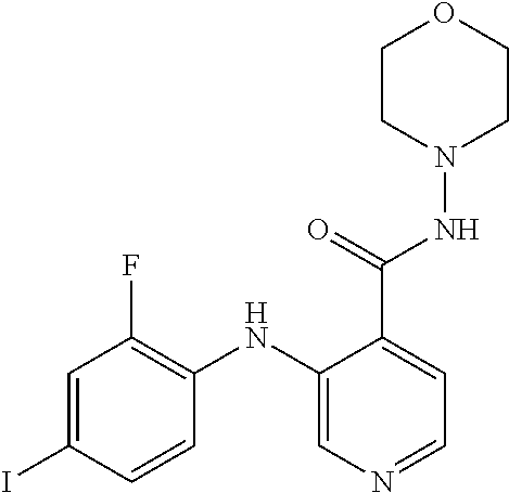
C1=C(I)C=CC(NC2=CN=CC=C2C(=O)NN2CCOCC2)=C1F
